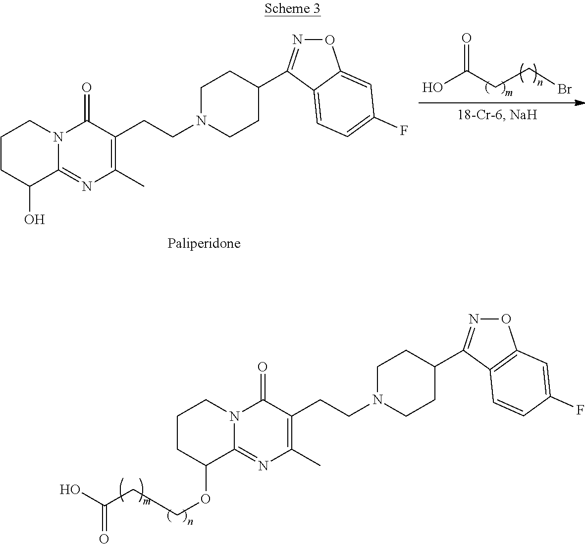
C1CC(OCCC(O)=O)C2=NC(C)=C(CCN3CCC(C4=NOC5=C4C=CC(F)=C5)CC3)C(=O)N2C1.OC(CCBr)=O.C1CC(O)C2=NC(C)=C(CCN3CCC(C4=NOC5=CC(F)=CC=C45)CC3)C(=O)N2C1
